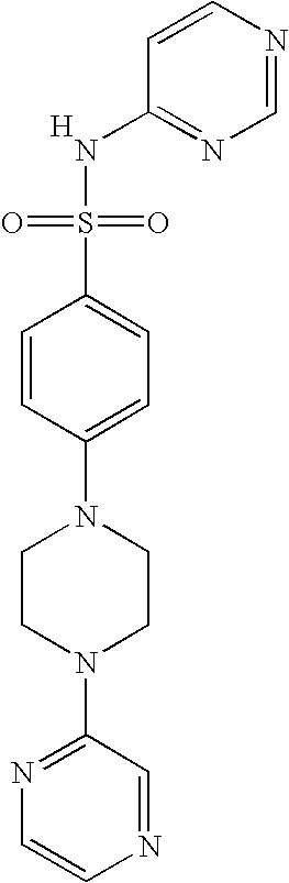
C1=CN=CN=C1NS(=O)(=O)C1=CC=C(N2CCN(C3=NC=CN=C3)CC2)C=C1.[H]
